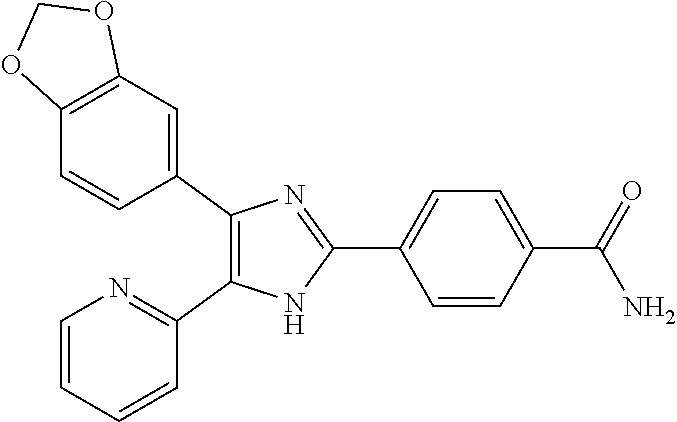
C1=CC(C(=O)N)=CC=C1C1=NC(C2=CC3=C(C=C2)OCO3)=C(C2=NC=CC=C2)N1
